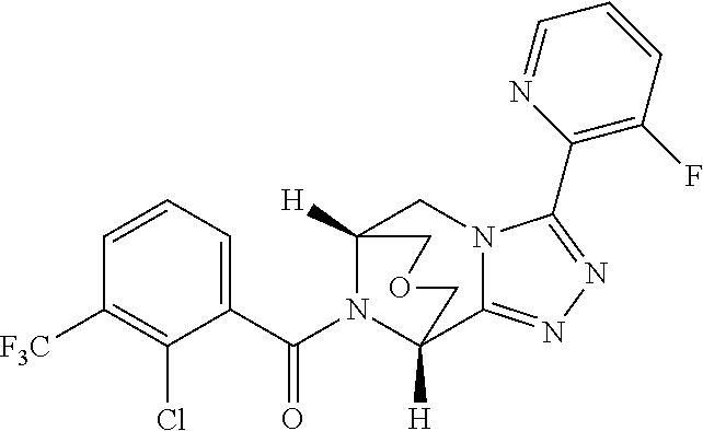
C1=CC=C(C(N2C3([H])CN4C(=NN=C4C4=C(F)C=CC=N4)C2([H])COC3)=O)C(Cl)=C1[F3C]
